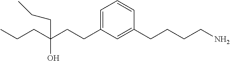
C(CC1=CC=CC(CCCCN)=C1)C(CCC)(O)CCC
